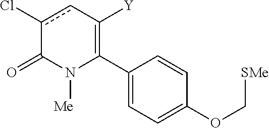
C1(C2=C([Y])cc(Cl)C(=O)N2[Me])=CC=C(OC[SMe])C=C1
